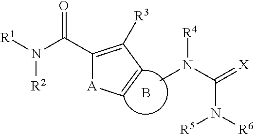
C1(C(N([R1])[R2])=O)=C([R3])C=C[A]1.B.CN(C(N([R6])[R5])=[X])[R4]
